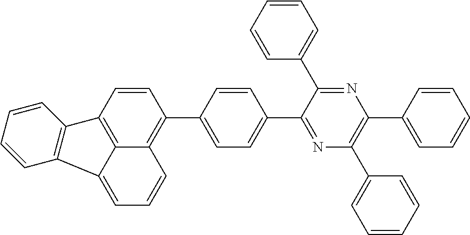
C1=CC2=C3C(=C1C1=CC=C(C4=NC(C5=CC=CC=C5)=C(C5=CC=CC=C5)N=C4C4=CC=CC=C4)C=C1)C=CC=C3C1=C2C=CC=C1
